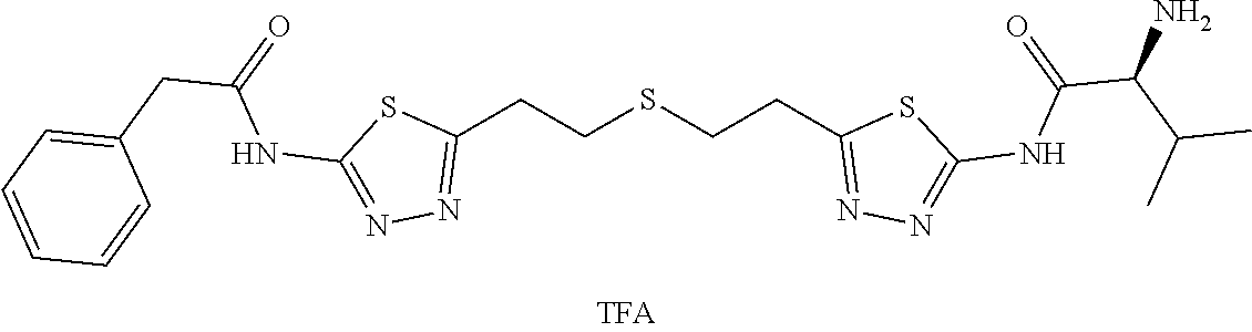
C1(CCSCCC2=NN=C(NC(C(C(C)C)N)=O)S2)=NN=C(NC(=O)CC2=CC=CC=C2)S1
